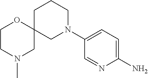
C12(CN(C3=CC=C(N)N=C3)CCC1)OCCN(C)C2
